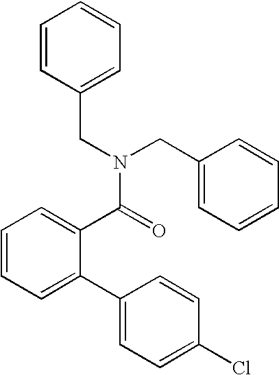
C1=C(C2=CC=C(Cl)C=C2)C(C(N(CC2=CC=CC=C2)CC2=CC=CC=C2)=O)=CC=C1
